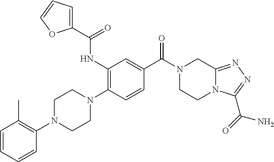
C1=CC=CC(N2CCN(C3=C(NC(C4=CC=CO4)=O)C=C(C(N4CCN5C(=NN=C5C(=O)N)C4)=O)C=C3)CC2)=C1C
